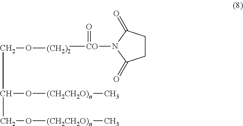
C(C(O[(CH2CH2O)n]C)CO[(CH2CH2O)n]C)O[(CH2)2].C1CC(=O)N([CO](C)=O)C1=O
